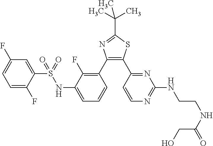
C1=C(F)C(S(=O)(=O)NC2=CC=CC(C3=C(C4=NC(NCCNC(=O)CO)=NC=C4)SC(C(C)(C)C)=N3)=C2F)=CC(F)=C1
